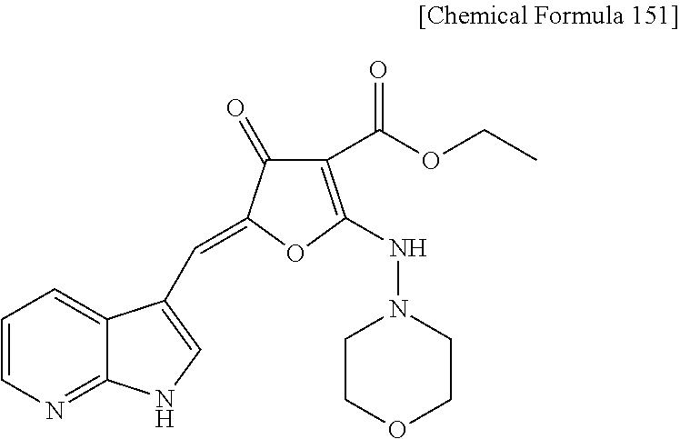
C1=CC=C2C(=N1)NC=C2C=C1C(=O)C(C(OCC)=O)=C(NN2CCOCC2)O1
